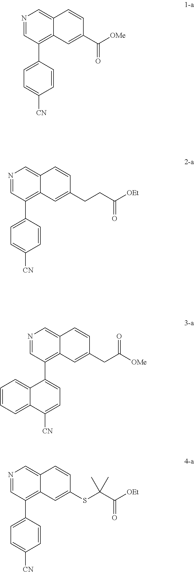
N1=CC(C2=CC=C([CN])C=C2)=C2C(=C1)C=CC(C(=O)[OMe])=C2.N1=CC(C2=CC=C([CN])C=C2)=C2C(=C1)C=CC(CCC(=O)[OEt])=C2.N1=CC(C2=CC=C([CN])C3=CC=CC=C23)=C2C(=C1)C=CC(CC([OMe])=O)=C2.N1=CC(C2=CC=C([CN])C=C2)=C2C(=C1)C=CC(SC(C(=O)[OEt])(C)C)=C2
